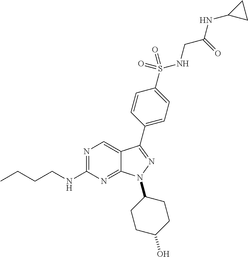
N1=C(NCCCC)N=C2C(=C1)C(C1=CC=C(S(NCC(NC3CC3)=O)(=O)=O)C=C1)=NN2C1CCC(O)CC1
